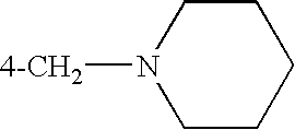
C1CN([4-CH2])CCC1
